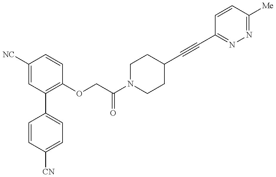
C1=CC([CN])=CC=C1C1=C(OCC(N2CCC(C#CC3=NN=C([Me])C=C3)CC2)=O)C=CC([NC])=C1
